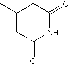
C1(C)CC(=O)NC(=O)C1
